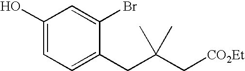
C1=C(CC(C[CO2Et])(C)C)C(Br)=CC(O)=C1
